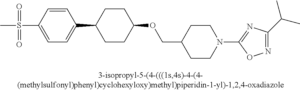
CS(=O)(=O)C1=CC=C(C2CCC(OCC3CCN(C4=NC(C(C)C)=NO4)CC3)CC2)C=C1
